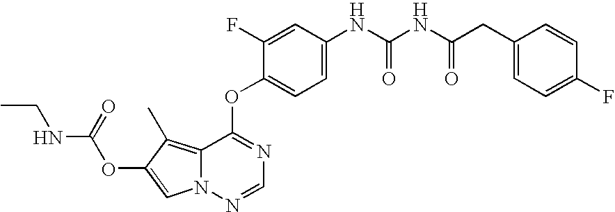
C1=C(F)C(OC2=NC=NN3C2=C(C)C(OC(NCC)=O)=C3)=CC=C1NC(NC(CC1=CC=C(F)C=C1)=O)=O
